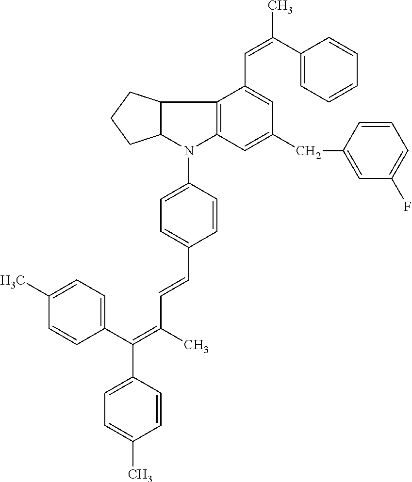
C12C(N(C3=CC=C(C=CC(=C(C4=CC=C(C)C=C4)C4=CC=C(C)C=C4)C)C=C3)C3=C1C(C=C(C1=CC=CC=C1)C)=CC(CC1=CC(F)=CC=C1)=C3)CCC2
